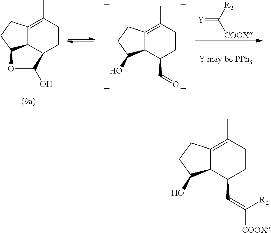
C12=C(C)CCC3C1C(CC2)OC3O.C12=C(C)CCC(C=O)C1C(O)CC2.[Y]=C([COOX])[R2].C12=C(C)CCC(C=C([R2])[COOX])C1C(O)CC2
